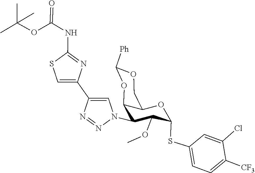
C1(C2=CSC(NC(=O)OC(C)(C)C)=N2)=CN(C2C(OC)C(SC3=CC=C([CF3])C(Cl)=C3)OC3C2OC([Ph])OC3)N=N1
